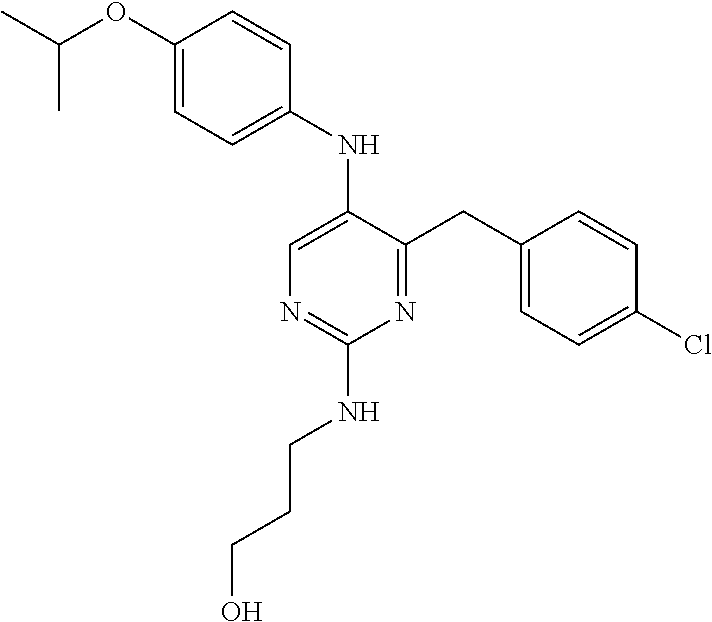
C1(NC2=CN=C(NCCCO)N=C2CC2=CC=C(Cl)C=C2)=CC=C(OC(C)C)C=C1
